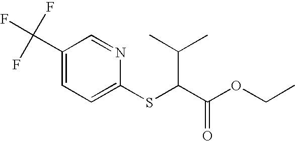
C1(C(F)(F)F)=CC=C(SC(C(C)C)C(=O)OCC)N=C1
